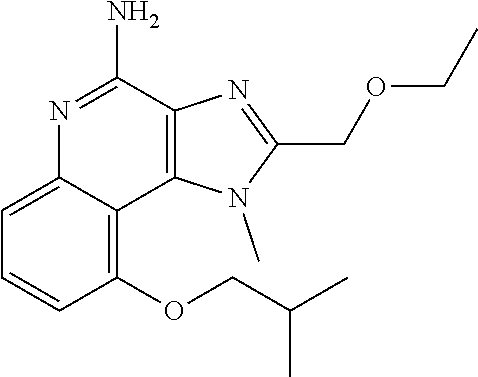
C1(OCC(C)C)=C2C(=CC=C1)N=C(N)C1=C2N(C)C(COCC)=N1
